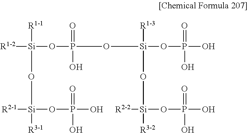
[R1-2][Si]([R1-1])(O[Si]([R3-1])([R2-1])OP(O)(O)=O)OP(O[Si](OP(O)(=O)O)([R1-3])O[Si](OP(O)(=O)O)([R2-2])[R3-2])(=O)O
